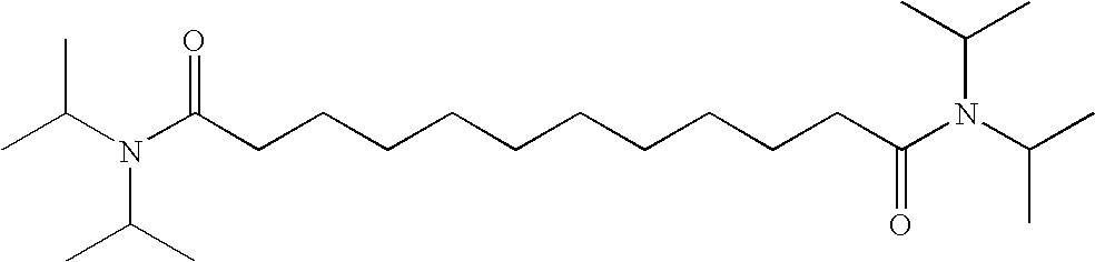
CC(N(C(CCCCCCCCCCC(N(C(C)C)C(C)C)=O)=O)C(C)C)C
